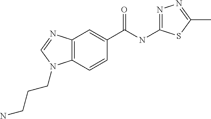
C12=C(C=CC(C(=O)NC3=NN=C(C)S3)=C1)N(CCCN)C=N2
